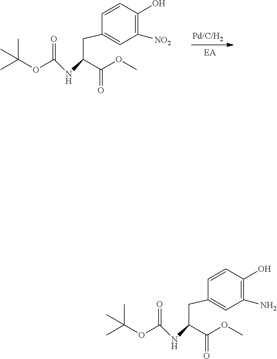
[Pd/C/H2].[EA].O(C(C)(C)C)C(=O)NC(CC1=CC([NO2])=C(O)C=C1)C(=O)OC.O(C(C)(C)C)C(=O)NC(CC1=CC(N)=C(O)C=C1)C(=O)OC
